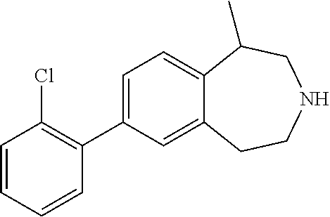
C1=C(C2=C(Cl)C=CC=C2)C=C2C(=C1)C(C)CNCC2
